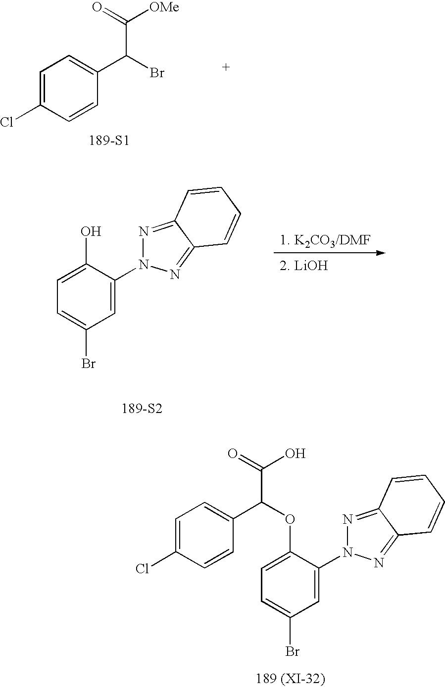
C1=C(Cl)C=CC(C(C([OMe])=O)Br)=C1.[189-S1].C1(O)=CC=C(Br)C=C1N1N=C2C(=N1)C=CC=C2.[189-S2].C1(OC(C(=O)O)C2=CC=C(Cl)C=C2)=CC=C(Br)C=C1N1N=C2C(=N1)C=CC=C2.[189 (XI-32)]
